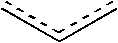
ccc
